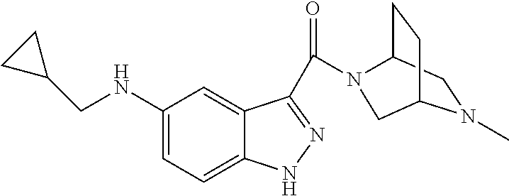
C1(NCC2CC2)=CC=C2C(=C1)C(C(=O)N1C3CCC(N(C)C3)C1)=NN2
